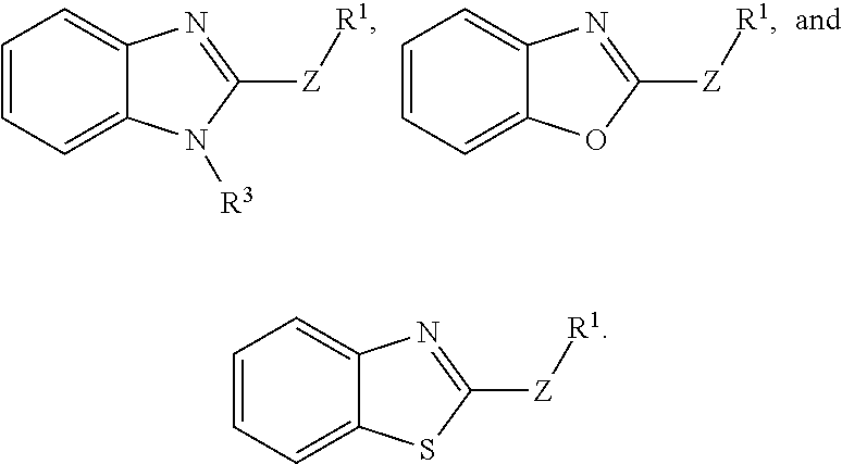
C1=CC=C2C(=C1)N=C([Z][R1])N2[R3].C1=CC=C2C(=C1)N=C([Z][R1])O2.C1=CC=C2C(=C1)N=C([Z][R1])S2
